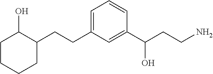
C1(CCC2=CC=CC(C(CCN)O)=C2)CCCCC1O
